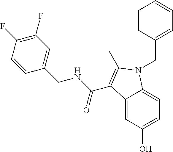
C12=CC(O)=CC=C1N(CC1=CC=CC=C1)C(C)=C2C(NCC1=CC(F)=C(F)C=C1)=O
